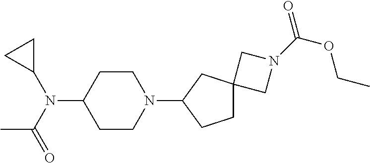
C1CC(N(C(C)=O)C2CC2)CCN1C1CC2(CC1)CN(C(=O)OCC)C2
